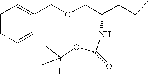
C1=CC=CC(COCC(CCC)NC(OC(C)(C)C)=O)=C1
